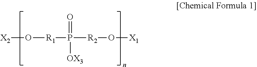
[X2]O[R1]P([R2]O[X1])(=O)[OX3]
